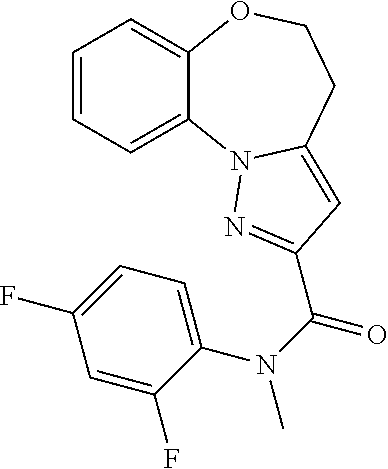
C1=CC=C2C(=C1)OCCC1=CC(C(N(C)C3=CC=C(F)C=C3F)=O)=NN21
